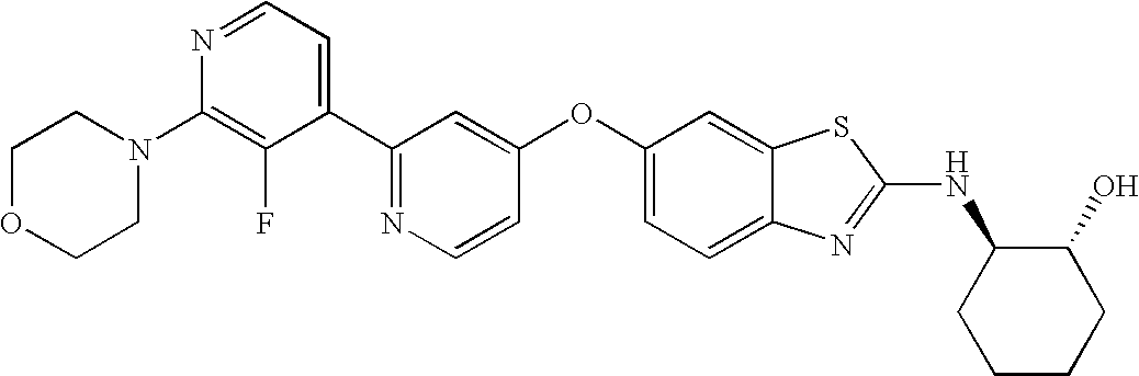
N1=C(C2=CC=NC(N3CCOCC3)=C2F)C=C(OC2=CC=C3C(=C2)SC(NC2CCCCC2O)=N3)C=C1
